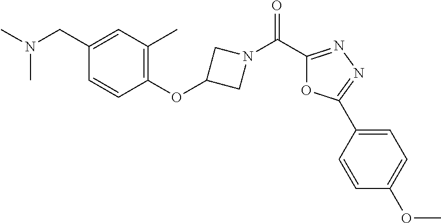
N(CC1=CC(C)=C(OC2CN(C(C3=NN=C(C4=CC=C(OC)C=C4)O3)=O)C2)C=C1)(C)C
